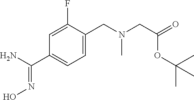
C1=C(F)C(CN(CC(=O)OC(C)(C)C)C)=CC=C1C(N)=NO
